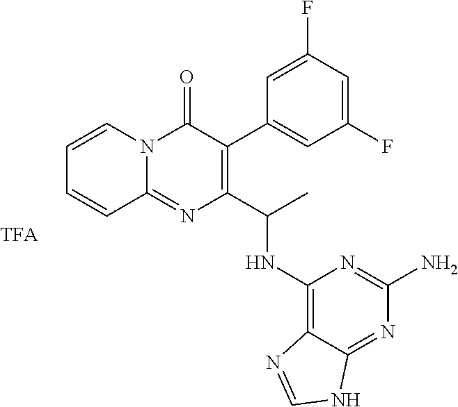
C1(F)=CC(F)=CC(C2=C(C(C)NC3=C4C(=NC(N)=N3)NC=N4)N=C3N(C2=O)C=CC=C3)=C1
